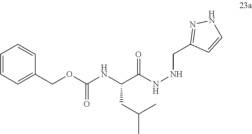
C(C(NNCC1=NNC=C1)=O)(NC(OCC1=CC=CC=C1)=O)CC(C)C
